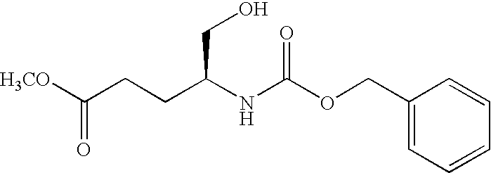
[H3CO]C(CCC(NC(OCC1=CC=CC=C1)=O)CO)=O
